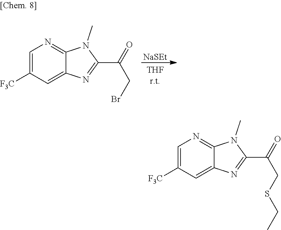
[NaSEt].C1=C([F3C])C=C2C(=N1)N(C)C(C(=O)CBr)=N2.C1=C([F3C])C=C2C(=N1)N(C)C(C(=O)CSCC)=N2
